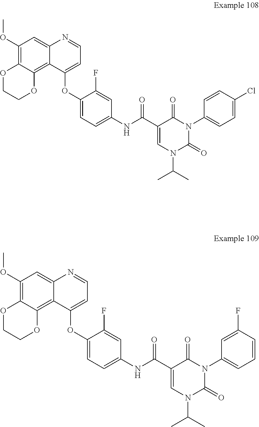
C1(OC)=C2C(=C3C(=C1)N=CC=C3OC1=CC=C(NC(C3=CN(C(C)C)C(=O)N(C4=CC=C(Cl)C=C4)C3=O)=O)C=C1F)OCCO2.C1(OC)=C2C(=C3C(=C1)N=CC=C3OC1=CC=C(NC(C3=CN(C(C)C)C(=O)N(C4=CC=CC(F)=C4)C3=O)=O)C=C1F)OCCO2
